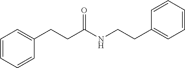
C1(CCC(NCCC2=CC=CC=C2)=O)=CC=CC=C1
